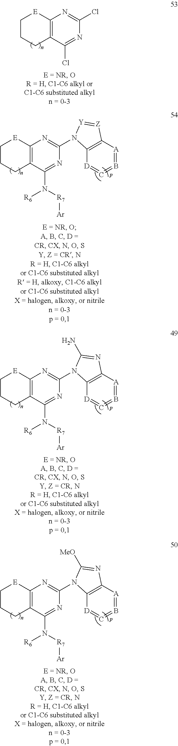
C12=C(N=C(Cl)N=C1Cl)[E]CCC2.C12=C(N=C(N3C4=C([A]=B=C=[D]4)[Z]=[Y]3)N=C1N([R7][Ar])[R6])[E]CCC2.C12=C(N=C(N3C4=C([A]=B=C=[D]4)N=C3N)N=C1N([R7][Ar])[R6])[E]CCC2.C12=C(N=C(N3C4=C([A]=B=C=[D]4)N=C3[MeO])N=C1N([R7][Ar])[R6])[E]CCC2
